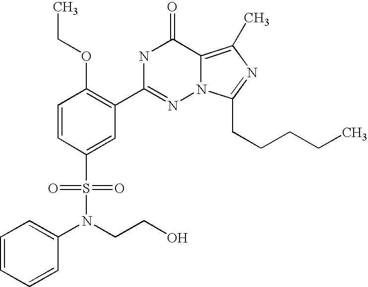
C1=CC(S(N(C2=CC=CC=C2)CCO)(=O)=O)=CC(C2=NN3C(=C(C)N=C3CCCCC)C(=O)N2)=C1OCC
